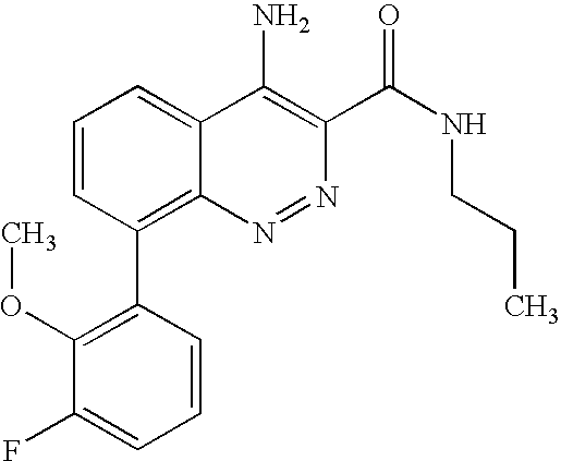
C1=CC(C2=C3C(=CC=C2)C(N)=C(C(NCCC)=O)N=N3)=C(OC)C(F)=C1
